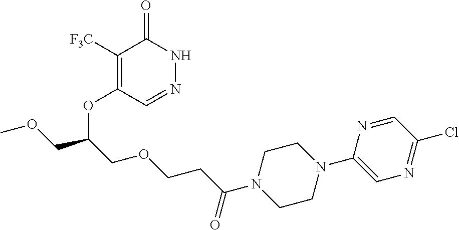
C1([F3C])=C(OC(COC)COCCC(N2CCN(C3=CN=C(Cl)C=N3)CC2)=O)C=NNC1=O
